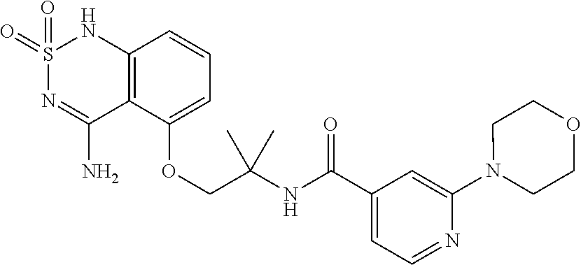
C1(C(NC(COC2=CC=CC3=C2C(N)=NS(=O)(=O)N3)(C)C)=O)=CC=NC(N2CCOCC2)=C1
